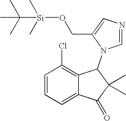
C1=CC=C2C(=C1Cl)C(N1C=NC=C1CO[Si](C(C)(C)C)(C)C)C(C)(C)C2=O
